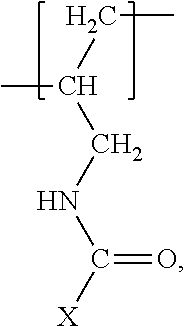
CCC(C)CNC([X])=O
